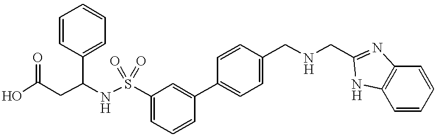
C(C(NS(C1=CC=CC(C2=CC=C(CNCC3=NC4=C(N3)C=CC=C4)C=C2)=C1)(=O)=O)C1=CC=CC=C1)C(O)=O
